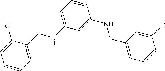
C1=CC=C(CNC2=CC=CC(NCC3=CC=CC(F)=C3)=C2)C(Cl)=C1
